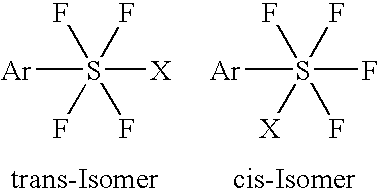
[Ar]S(F)(F)(F)(F)[X].[Ar]S(F)(F)(F)([X])F
